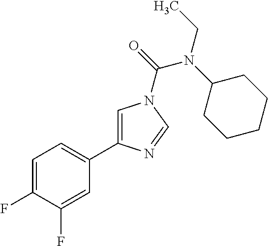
C1=C(F)C(F)=CC(C2=CN(C(=O)N(C3CCCCC3)CC)C=N2)=C1
